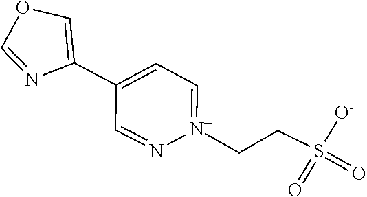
C1(C2=CC=[N+](CCS(=O)(=O)[O-])N=C2)=COC=N1
